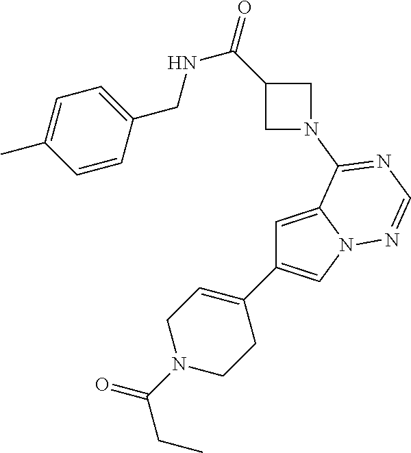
C1(C2=CN3C(=C2)C(N2CC(C(=O)NCC4=CC=C(C)C=C4)C2)=NC=N3)=CCN(C(CC)=O)CC1
